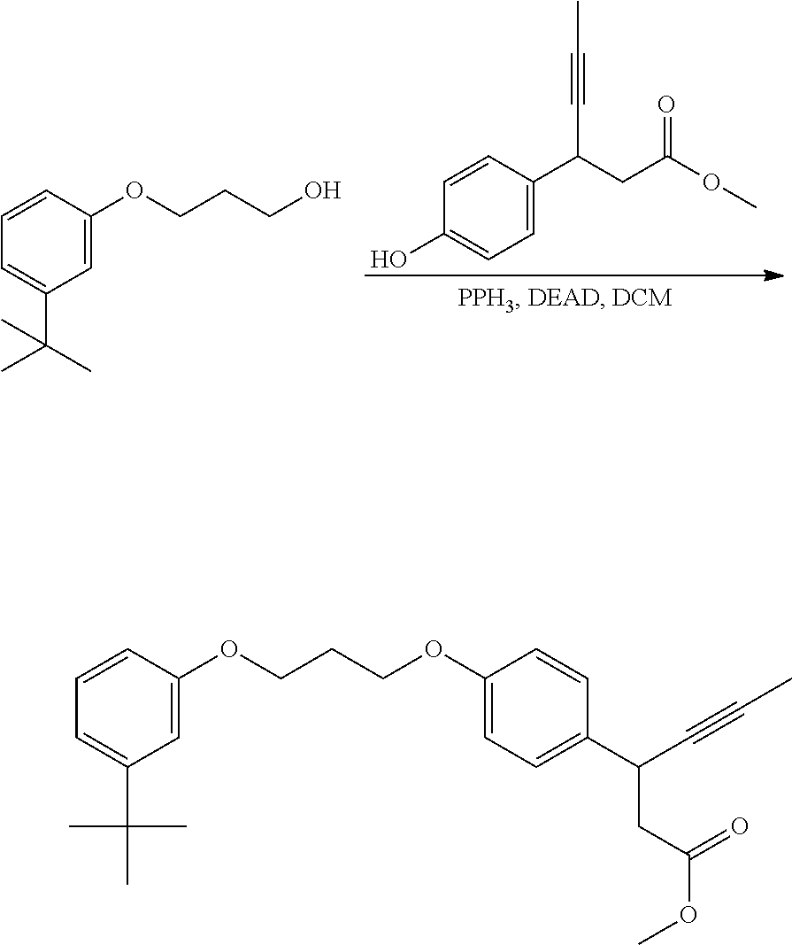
C1=C(C(CC(OC)=O)C#CC)C=CC(O)=C1.C1=C(OCCCO)C=CC=C1C(C)(C)C.C1=C(OCCCOC2=CC=C(C(C#CC)CC(=O)OC)C=C2)C=CC=C1C(C)(C)C
